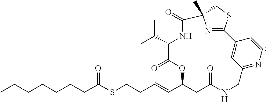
O=C1OC(C=CCCSC(CCCCCCC)=O)CC(=O)NCC2=NC=CC(=C2)C2=NC(C)(C(=O)NC1C(C)C)CS2
